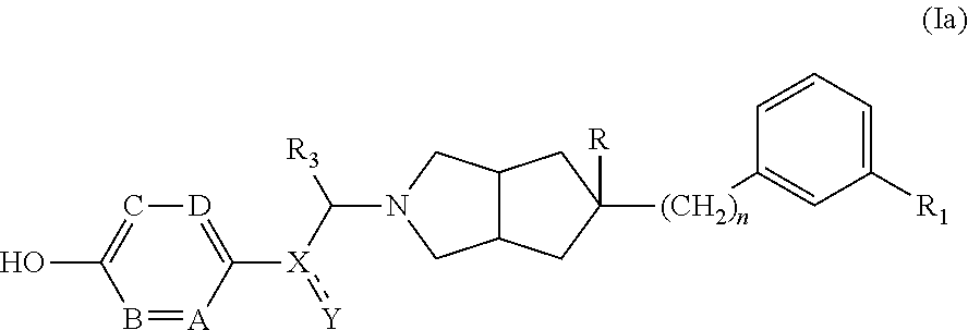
C12C(CN(C([X](:[Y])C3=[D]C=C(O)B=[A]3)[R3])C1)CC([R])([(CH2)n]C1=CC([R1])=CC=C1)C2
